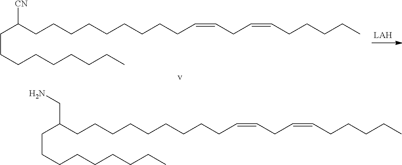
C(CCC)CCCCCC(CN)CCCCCCCCCC=CCC=CCCCCC.C(CCC)CCCCCC([CN])CCCCCCCCCC=CCC=CCCCCC
